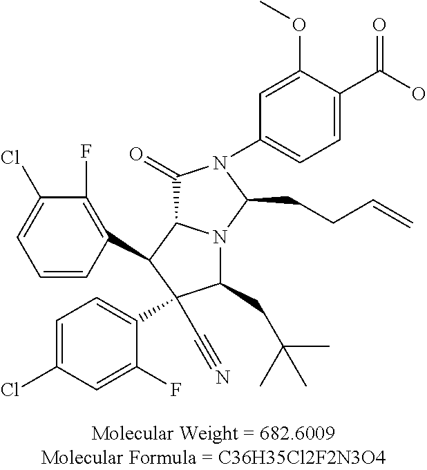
C1(Cl)=CC=C(C2(C#N)C(CC(C)(C)C)N3C(C(=O)N(C4=CC=C(C(O)=O)C(OC)=C4)C3CCC=C)C2C2=C(F)C(Cl)=CC=C2)C(F)=C1
